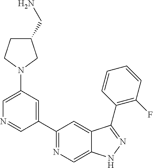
C1(N2CCC(CN)C2)=CN=CC(C2=NC=C3C(=C2)C(C2=C(F)C=CC=C2)=NN3)=C1
